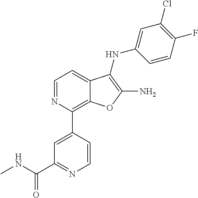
C1(C2=C3C(=CC=N2)C(NC2=CC(Cl)=C(F)C=C2)=C(N)O3)=CC(C(NC)=O)=NC=C1
